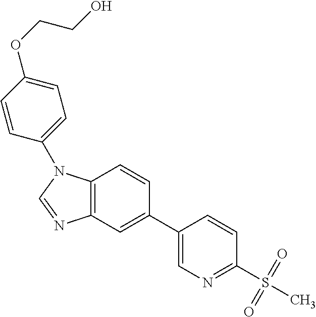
C12=C(C=C(C3=CN=C(S(C)(=O)=O)C=C3)C=C1)N=CN2C1=CC=C(OCCO)C=C1
